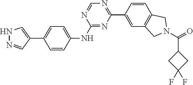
C1=C(C2=NC=NC(NC3=CC=C(C4=CNN=C4)C=C3)=N2)C=CC2=C1CN(C(=O)C1CC(F)(F)C1)C2
